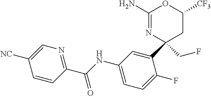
C1(N)=NC(C2=CC(NC(C3=NC=C([NC])C=C3)=O)=CC=C2F)(CF)CC([CF3])O1
